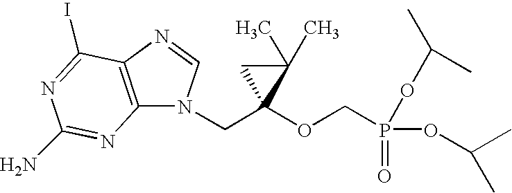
N1(CC2(OCP(=O)(OC(C)C)OC(C)C)C(C)(C)C2)C2=C(N=C1)C(I)=NC(N)=N2
